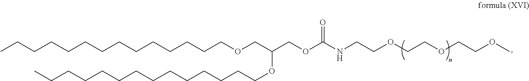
CCCCCCCCCCCCCCOCC(COC(NCCOCCOCCOC)=O)OCCCCCCCCCCCCCC
